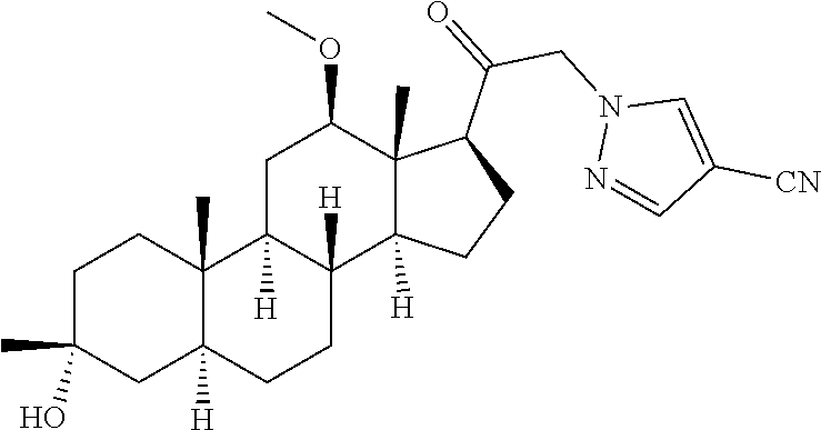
C1C(C)(O)CC2([H])C(C)(C1)C1([H])C([H])(CC2)C2([H])C(C)(C(OC)C1)C(C(CN1N=CC([CN])=C1)=O)CC2
